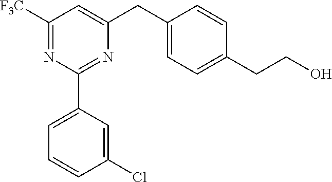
C1([F3C])=NC(C2=CC=CC(Cl)=C2)=NC(CC2=CC=C(CCO)C=C2)=C1
